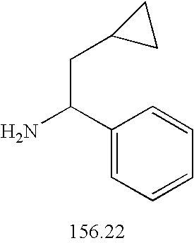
C1(C(N)CC2CC2)=CC=CC=C1
